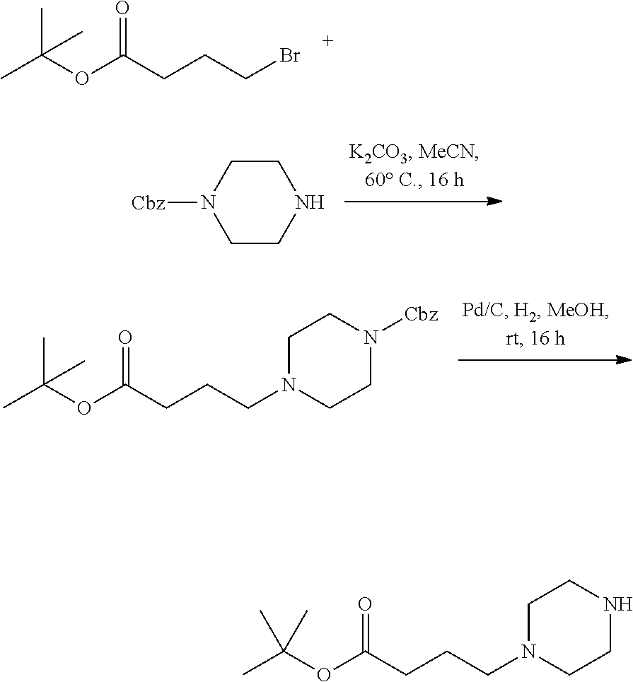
CC(OC(CCCBr)=O)(C)C.C1CNCCN1[Cbz].CC(OC(CCCN1CCN([Cbz])CC1)=O)(C)C.CC(OC(CCCN1CCNCC1)=O)(C)C
